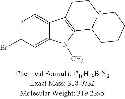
C12=CC=C(Br)C=C1N(C)C1=C2CCN2C1CCCC2
